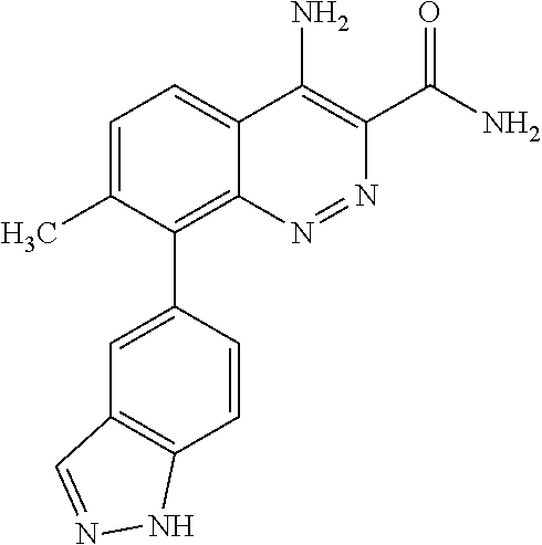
C1=C(C)C(C2=CC3=C(C=C2)NN=C3)=C2C(=C1)C(N)=C(C(N)=O)N=N2
